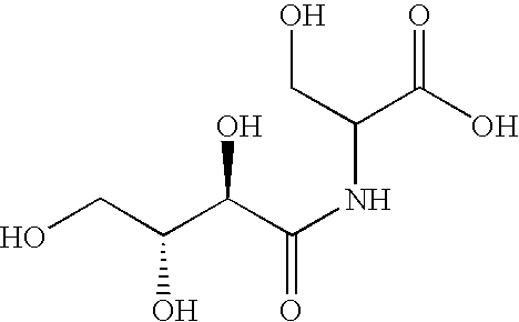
OCC(C(C(NC(C(O)=O)CO)=O)O)O
